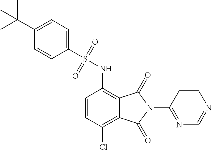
C1=CC(Cl)=C2C(=C1NS(C1=CC=C(C(C)(C)C)C=C1)(=O)=O)C(=O)N(C1=NC=NC=C1)C2=O
